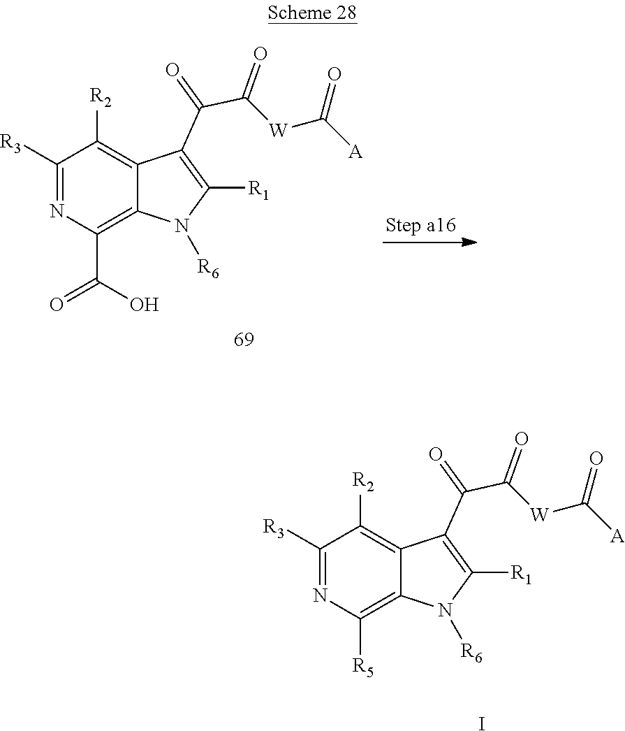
C1([R3])=NC(C(O)=O)=C2C(=C1[R2])C(C(C([W]C([A])=O)=O)=O)=C([R1])N2[R6].C1([R3])=NC([R5])=C2C(=C1[R2])C(C(C([W]C([A])=O)=O)=O)=C([R1])N2[R6].I
